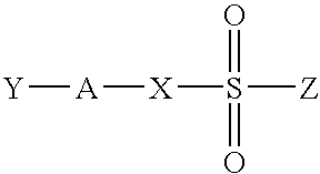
[Y][A][X]S([Z])(=O)=O
